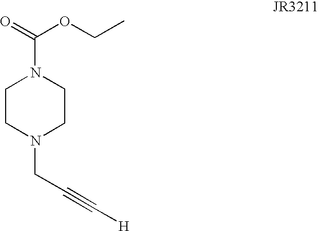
C1CN(CC#C[H])CCN1C(=O)OCC
